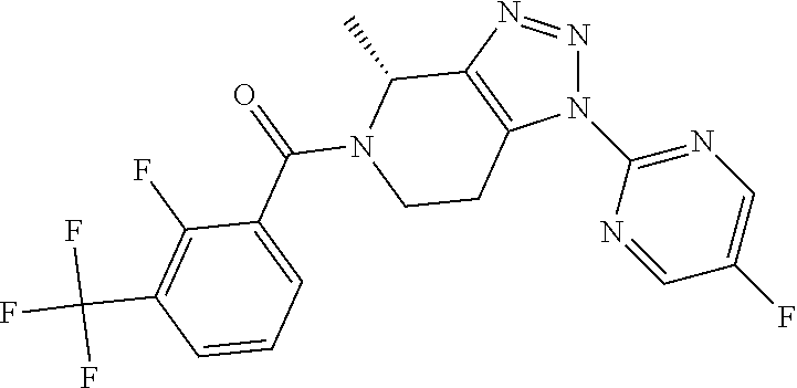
N1=NC2=C(N1C1=NC=C(F)C=N1)CCN(C(=O)C1=CC=CC(C(F)(F)F)=C1F)C2C
